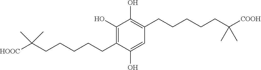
C1(O)=C(CCCCCC(C)(C)[HOOC])C(O)=CC(CCCCCC(C)(C)[COOH])=C1O
